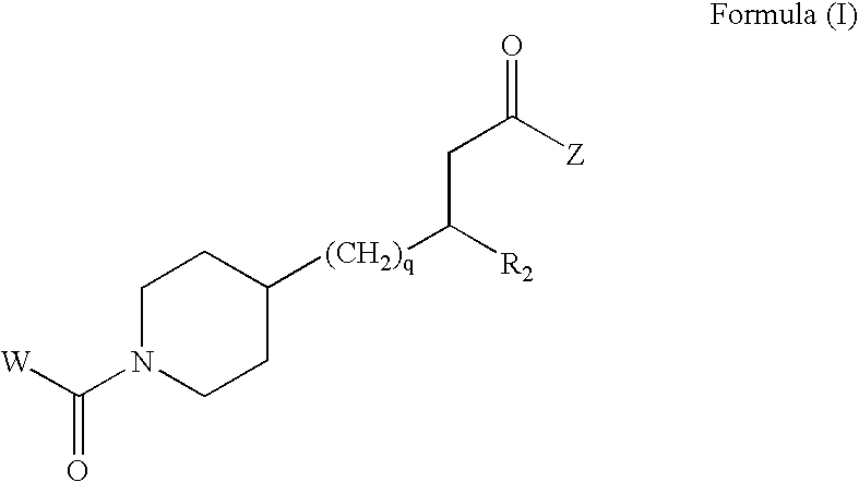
C1N(C([W])=O)CCC([(CH2)q]C([R2])CC([Z])=O)C1
